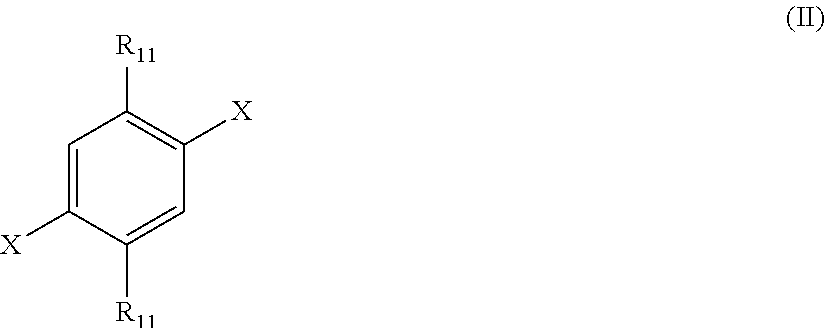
C1=C([X])C([R11])=CC([X])=C1[R11]
